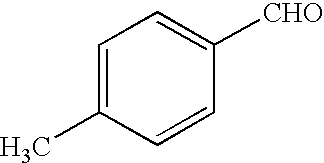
C1=C(C)C=CC([CHO])=C1
